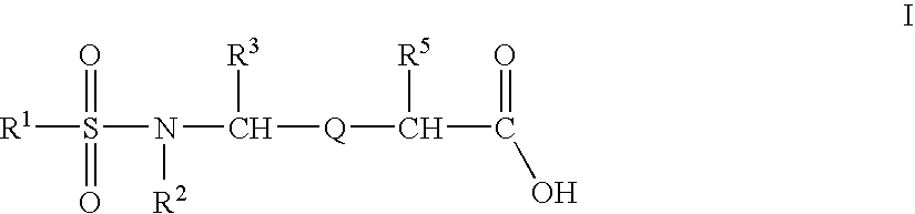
[R1]S(N(C([Q]C(C(O)=O)[R5])[R3])[R2])(=O)=O
